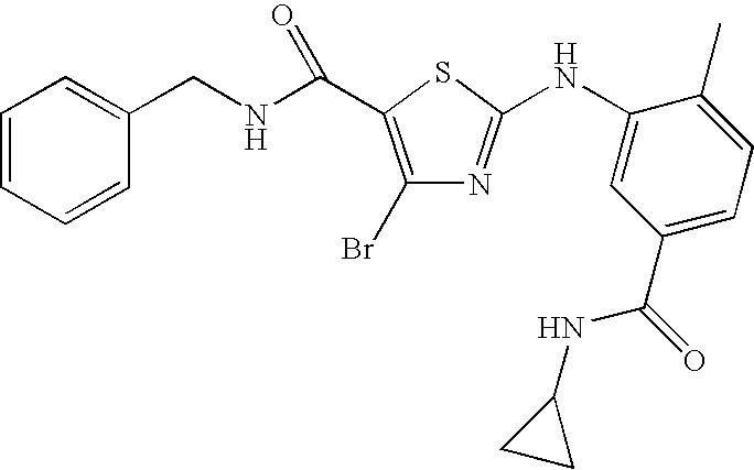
C1=CC=CC(CNC(=O)C2=C(Br)N=C(NC3=CC(C(=O)NC4CC4)=CC=C3C)S2)=C1
